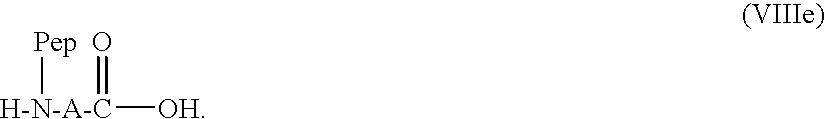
[H-N-A-C]([Pep])(=O)[OH]
